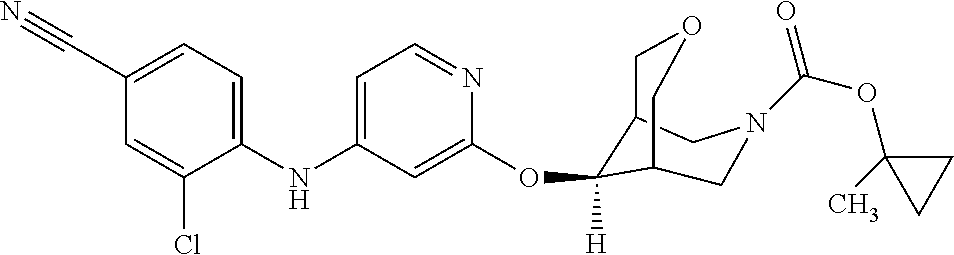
C1(NC2=CC=NC(OC3([H])C4COCC3CN(C(OC3(C)CC3)=O)C4)=C2)=CC=C(C#N)C=C1Cl
